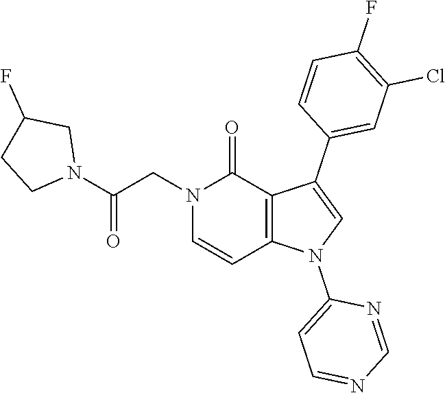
C1(F)=C(Cl)C=C(C2=CN(C3=CC=NC=N3)C3=C2C(=O)N(CC(N2CC(F)CC2)=O)C=C3)C=C1
